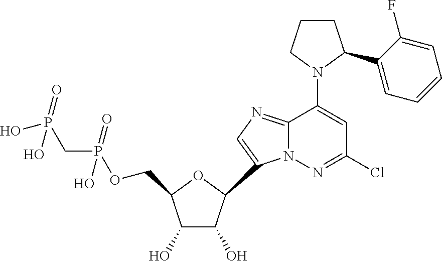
C1(O)C(O)C(C2=CN=C3N2N=C(Cl)C=C3N2CCCC2C2=CC=CC=C2F)OC1COP(CP(O)(=O)O)(=O)O
